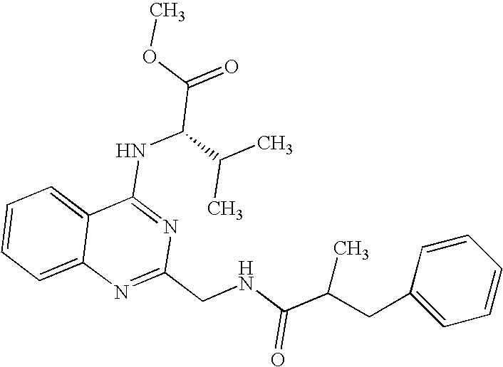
C12=CC=CC=C1N=C(CNC(C(CC1=CC=CC=C1)C)=O)N=C2NC(C(=O)OC)C(C)C
